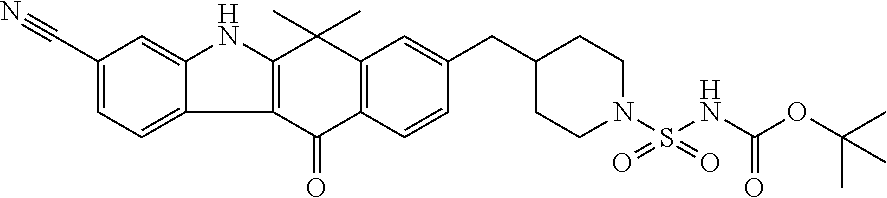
C12=C(C(=O)C3=C(C1(C)C)C=C(CC1CCN(S(NC(OC(C)(C)C)=O)(=O)=O)CC1)C=C3)C1=CC=C(C#N)C=C1N2
